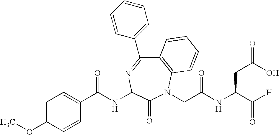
C1=C(OC)C=CC(C(NC2N=C(C3=CC=CC=C3)C3=C(N(CC(NC(C([H])=O)CC(=O)O)=O)C2=O)C=CC=C3)=O)=C1
